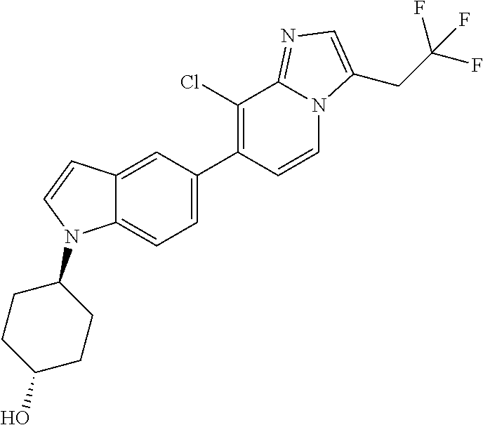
C12=CC(C3=C(Cl)C4=NC=C(CC(F)(F)F)N4C=C3)=CC=C1N(C1CCC(O)CC1)C=C2
